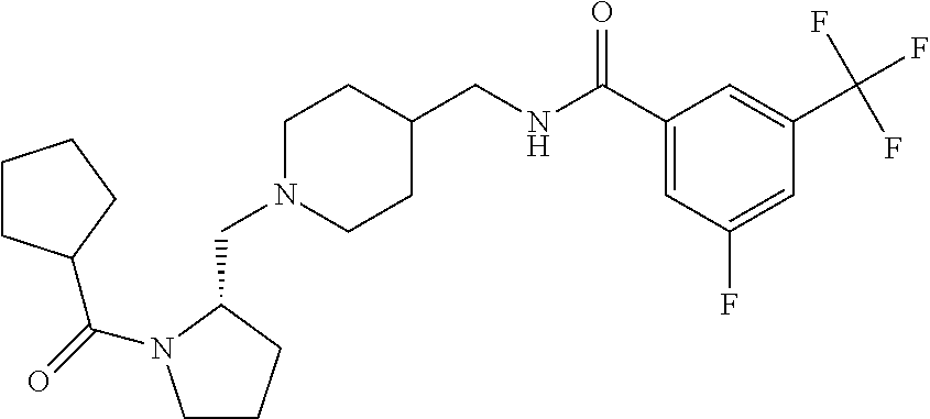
C1CCC(CN2CCC(CNC(C3=CC(F)=CC(C(F)(F)F)=C3)=O)CC2)N1C(=O)C1CCCC1
